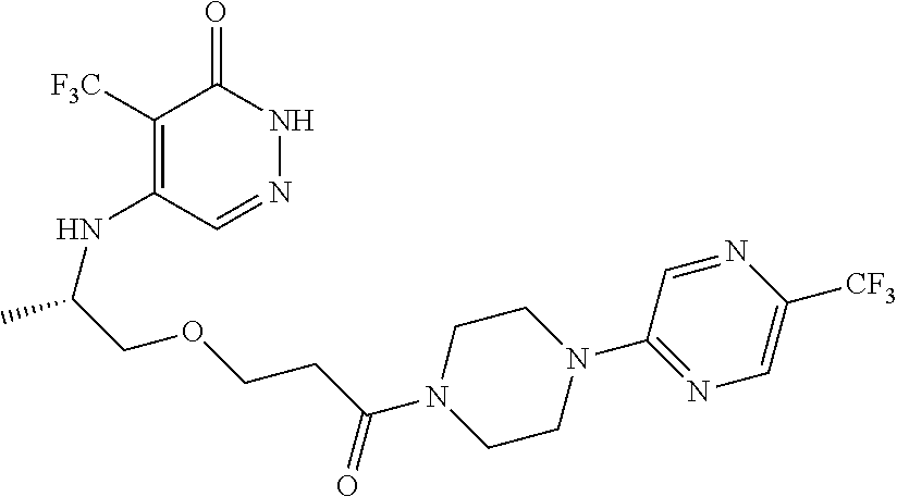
C1([F3C])=C(NC(C)COCCC(N2CCN(C3=NC=C([CF3])N=C3)CC2)=O)C=NNC1=O
